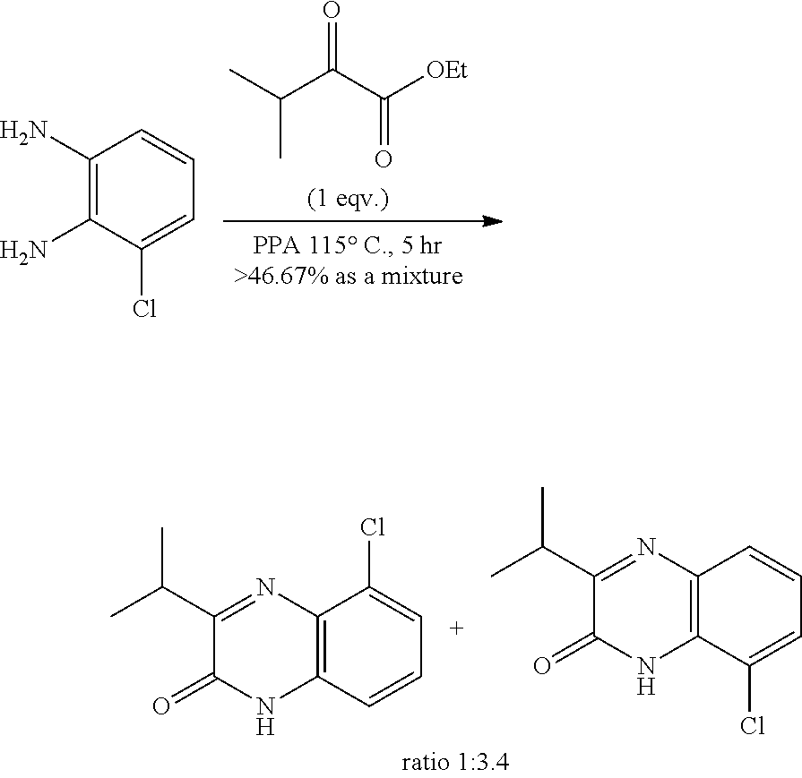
CC(C(C([OEt])=O)=O)C.NC1=C(N)C(Cl)=CC=C1.C(C1=NC2=C(NC1=O)C=CC=C2Cl)(C)C.C(C1=NC2=C(NC1=O)C(Cl)=CC=C2)(C)C
